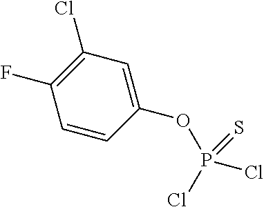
C1(OP(=S)(Cl)Cl)=CC(Cl)=C(F)C=C1
